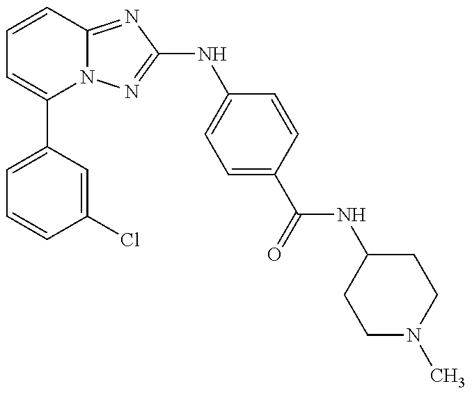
C1=C(C2=CC=CC3=NC(NC4=CC=C(C(=O)NC5CCN(C)CC5)C=C4)=NN23)C=C(Cl)C=C1
